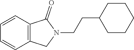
C1=CC2=C(C=C1)C(=O)N(CCC1CCCCC1)C2
